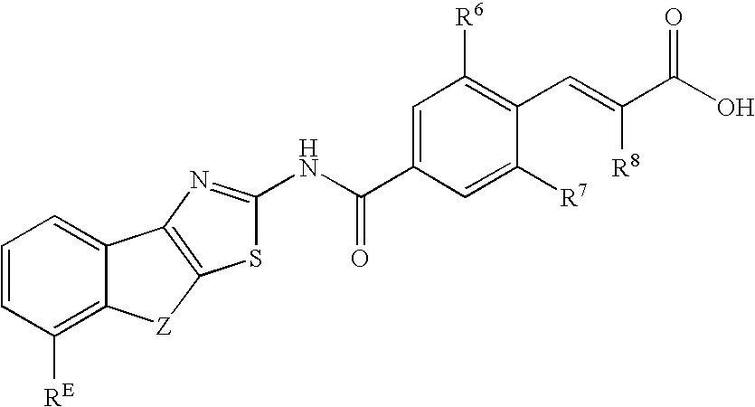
N(C(C1=CC([R6])=C(C=C(C(O)=O)[R8])C([R7])=C1)=O)C1=NC2=C(S1)[Z]C1=C([RE])C=CC=C21
